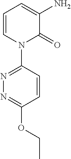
C1=CN(C2=NN=C(OCC)C=C2)C(=O)C(N)=C1
